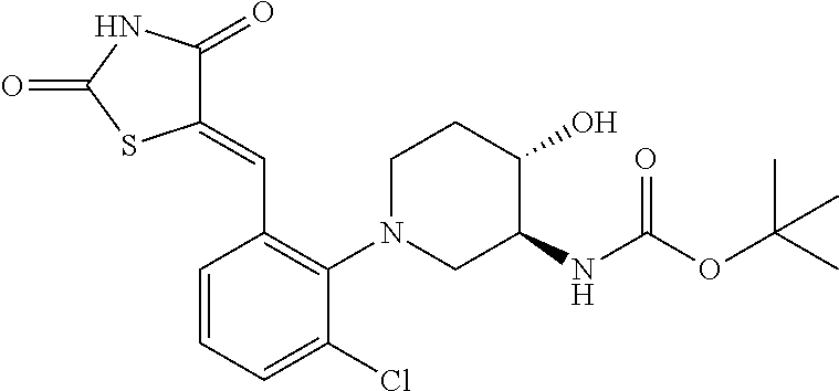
C1(=CC2=C(N3CC(NC(OC(C)(C)C)=O)C(O)CC3)C(Cl)=CC=C2)C(=O)NC(=O)S1
